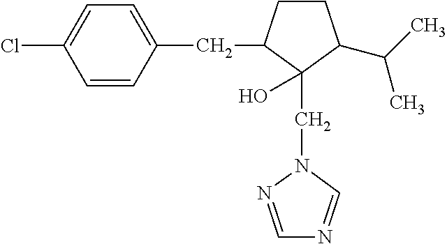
C1=CC(CC2CCC(C(C)C)C2(CN2N=CN=C2)O)=CC=C1Cl
